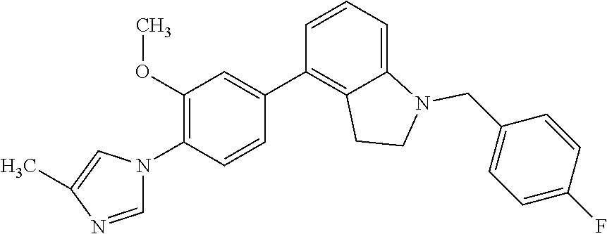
C12=CC=CC(C3=CC(OC)=C(N4C=NC(C)=C4)C=C3)=C1CCN2CC1=CC=C(F)C=C1
